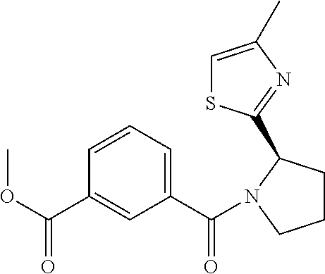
O(C(C1=CC(C(=O)N2CCCC2C2=NC(C)=CS2)=CC=C1)=O)C
